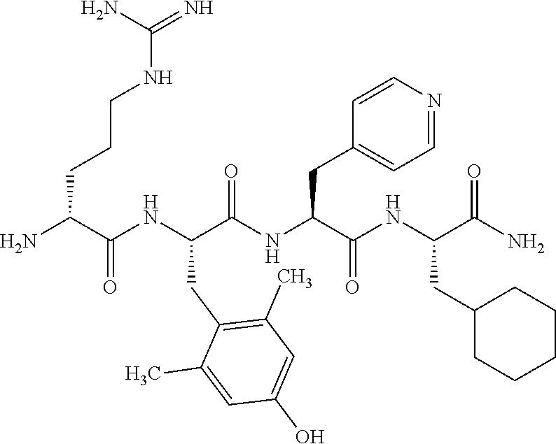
NC(C(NC(C(NC(C(NC(C(N)=O)CC1CCCCC1)=O)CC1=CC=NC=C1)=O)CC1=C(C)C=C(O)C=C1C)=O)CCCNC(=N)N
